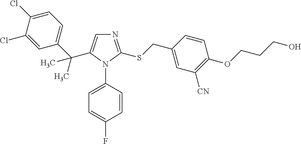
N1=C(SCC2=CC([CN])=C(OCCCO)C=C2)N(C2=CC=C(F)C=C2)C(C(C2=CC=C(Cl)C(Cl)=C2)(C)C)=C1
